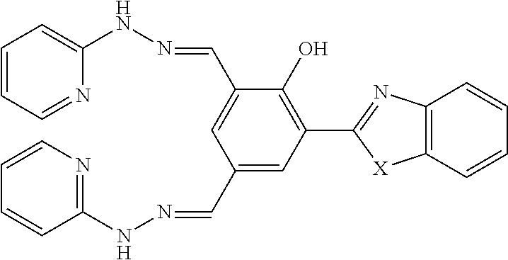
C1=C(C=NNC2=CC=CC=N2)C(O)=C(C2=NC3=C(C=CC=C3)[X]2)C=C1C=NNC1=NC=CC=C1
